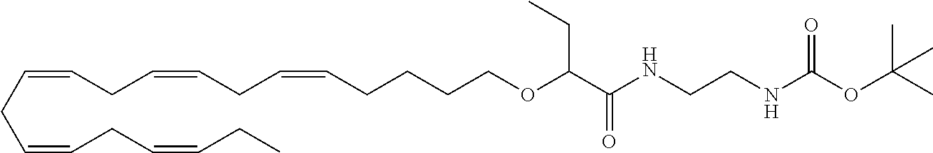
C(=CCC=CCC=CCCCCOC(C(NCCNC(OC(C)(C)C)=O)=O)CC)CC=CCC=CCC
